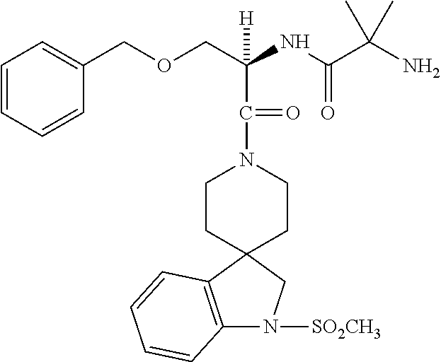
C12=C(C3(CN1[SO2CH3])CCN(C(=O)C(NC(C(N)(C)C)=O)([H])COCC1=CC=CC=C1)CC3)C=CC=C2
